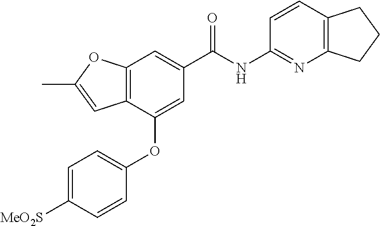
C12=C(C(OC3=CC=C([MeO2S])C=C3)=CC(C(NC3=NC4=C(C=C3)CCC4)=O)=C1)C=C(C)O2
